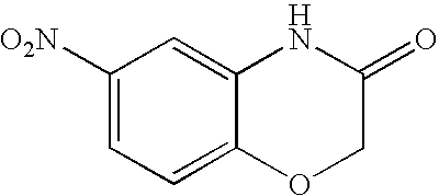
[O2N]C1=CC=C2C(=C1)NC(=O)CO2
